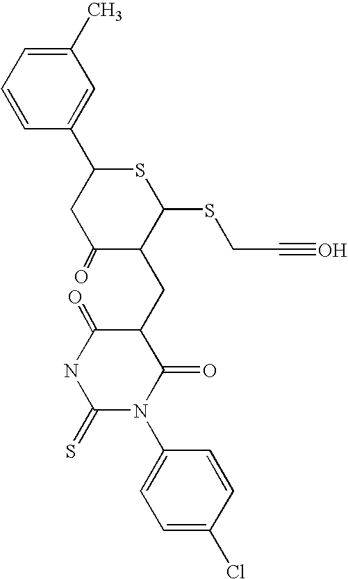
C1(C)=CC=CC(C2CC(=O)C(CC3C(=O)NC(=S)N(C4=CC=C(Cl)C=C4)C3=O)C(SCC#O)S2)=C1
